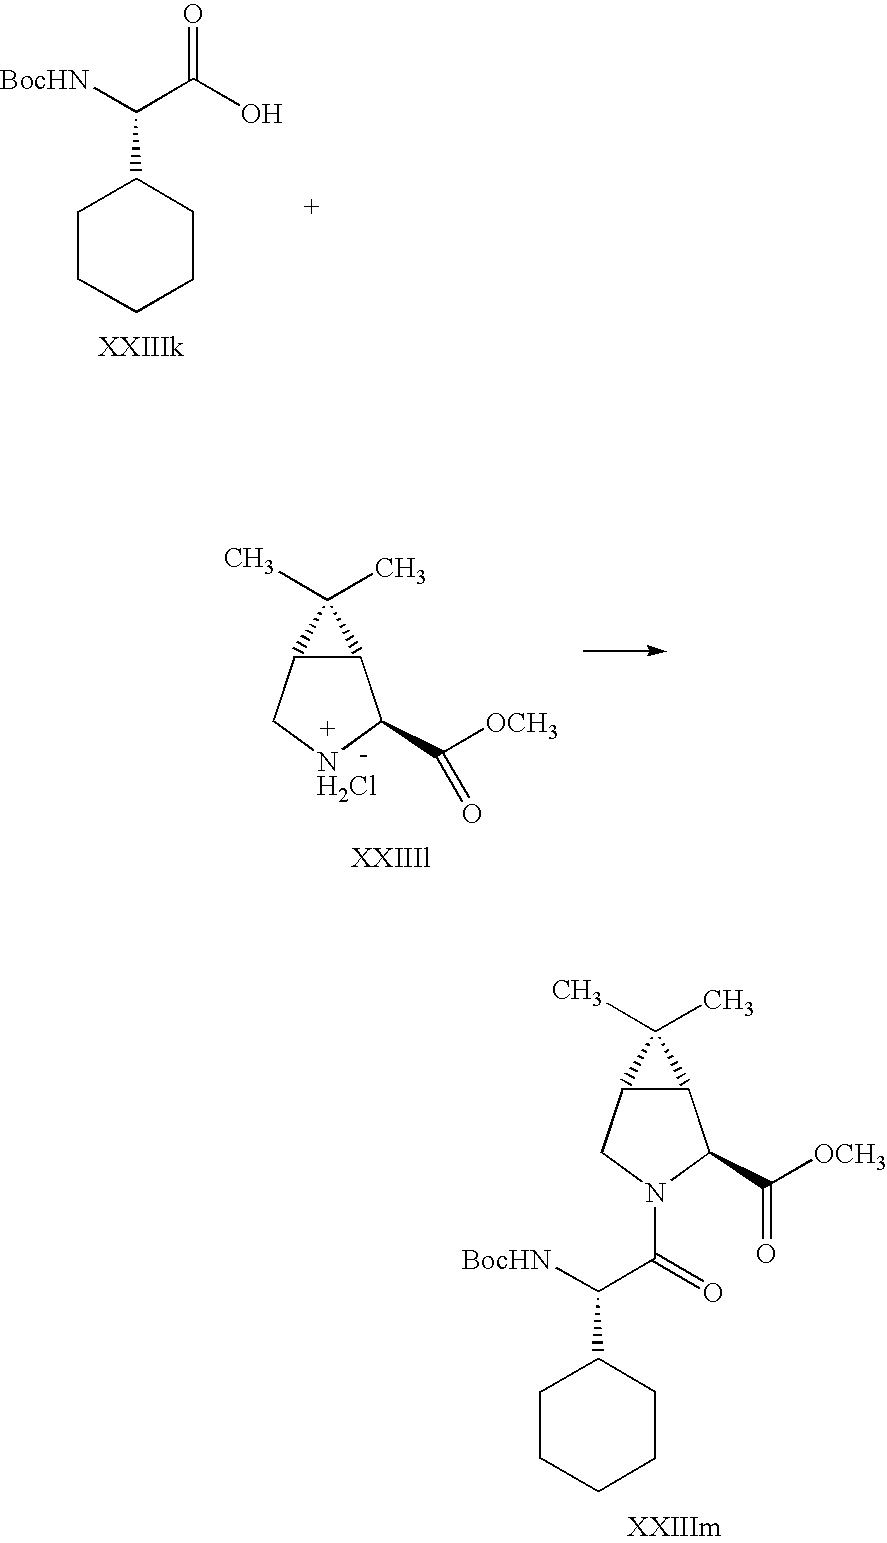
C12C(CN(C(=O)C([BocHN])C3CCCCC3)C1C([OCH3])=O)C2(C)C.[BocHN]C(C(O)=O)C1CCCCC1.C12C(C[NH2Cl]C1C([OCH3])=O)C2(C)C
